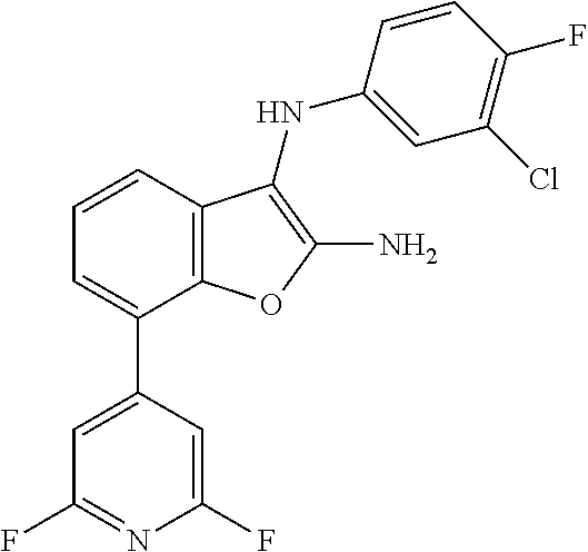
C1=CC2=C(C(C3=CC(F)=NC(F)=C3)=C1)OC(N)=C2NC1=CC(Cl)=C(F)C=C1
